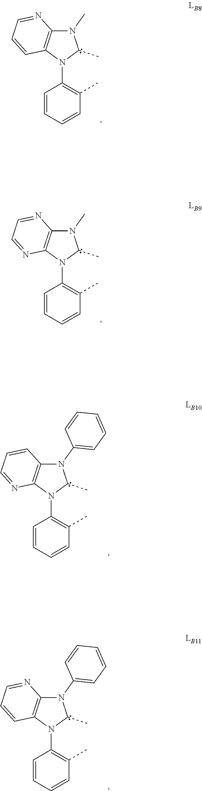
N1(C)C2=C(N(C3=C(C)C=CC=C3)C1C)C=CC=N2.N1(C)C2=C(N(C3=C(C)C=CC=C3)C1C)N=CC=N2.N1(C2=CC=CC=C2)C2=C(N(C3=C(C)C=CC=C3)C1C)N=CC=C2.N1(C2=CC=CC=C2)C2=C(N(C3=C(C)C=CC=C3)C1C)C=CC=N2
